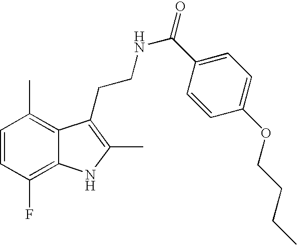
C1=CC(F)=C2C(=C1C)C(CCNC(=O)C1=CC=C(OCCCC)C=C1)=C(C)N2
